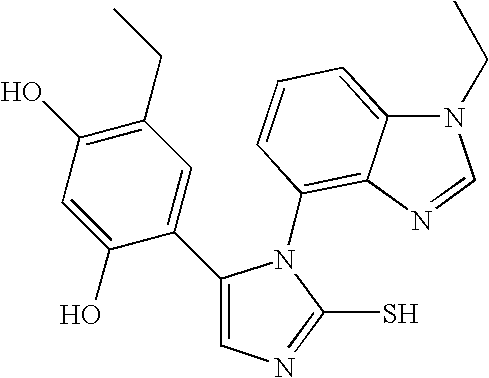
C1(C2=CC(CC)=C(O)C=C2O)=CN=C(S)N1C1=C2C(=CC=C1)N(CC)C=N2
